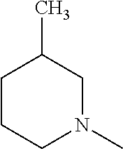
C1CCN(C)CC1C
